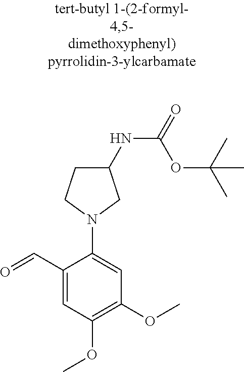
C1(NC(OC(C)(C)C)=O)CCN(C2=CC(OC)=C(OC)C=C2C=O)C1
